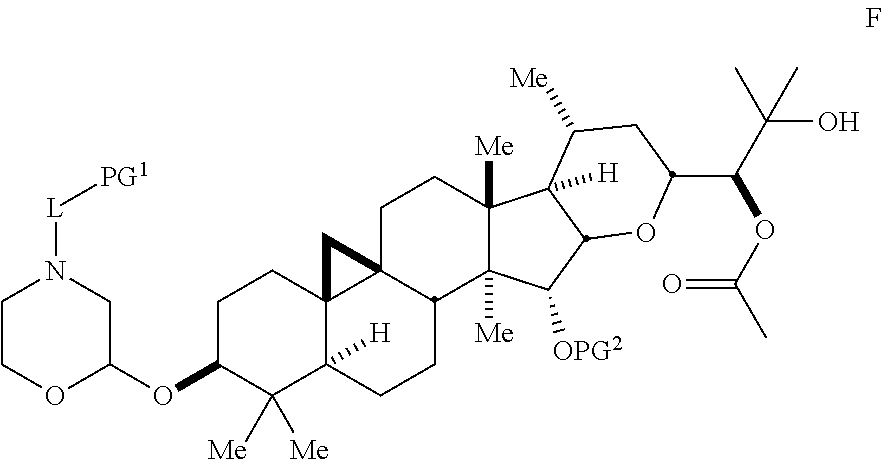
C1C(OC2CN([L][PG1])CCO2)C([Me])([Me])C2([H])C3(C1)C1(C(CC2)C2([Me])C([Me])(CC1)C1([H])C(C2[OPG2])OC(C(C(C)(O)C)OC(C)=O)CC1[Me])C3
